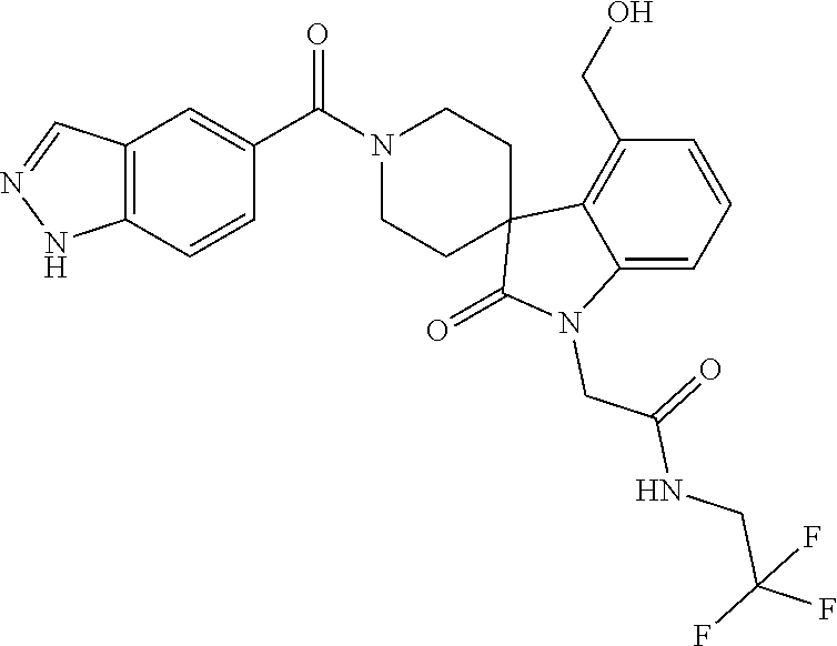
C12=C(C=CC(C(=O)N3CCC4(CC3)C3=C(CO)C=CC=C3N(CC(=O)NCC(F)(F)F)C4=O)=C1)NN=C2
